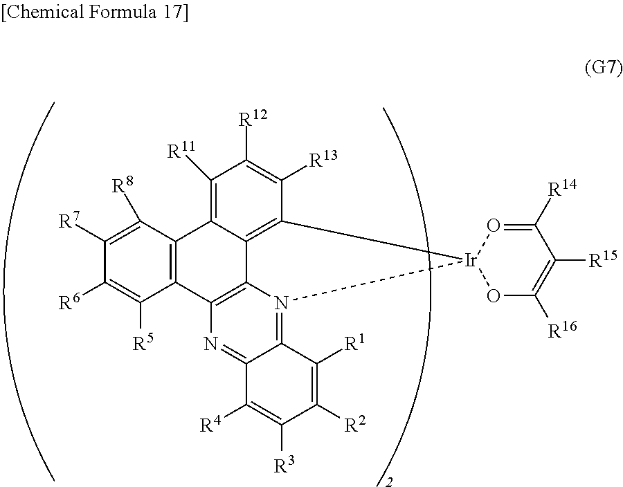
N1=C2C(=N3C4=C1C1=C(C([R8])=C([R7])C([R6])=C1[R5])C1=C([R11])C([R12])=C([R13])C(=C41)[Ir]31OC([R16])=C([R15])C([R14])=O1)C([R1])=C([R2])C([R3])=C2[R4]
